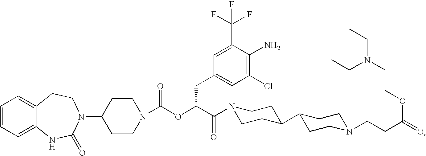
C1=CC=C2C(=C1)CCN(C1CCN(C(OC(C(=O)N3CCC(C4CCN(CCC(=O)OCCN(CC)CC)CC4)CC3)CC3=CC(Cl)=C(N)C(C(F)(F)F)=C3)=O)CC1)C(=O)N2
